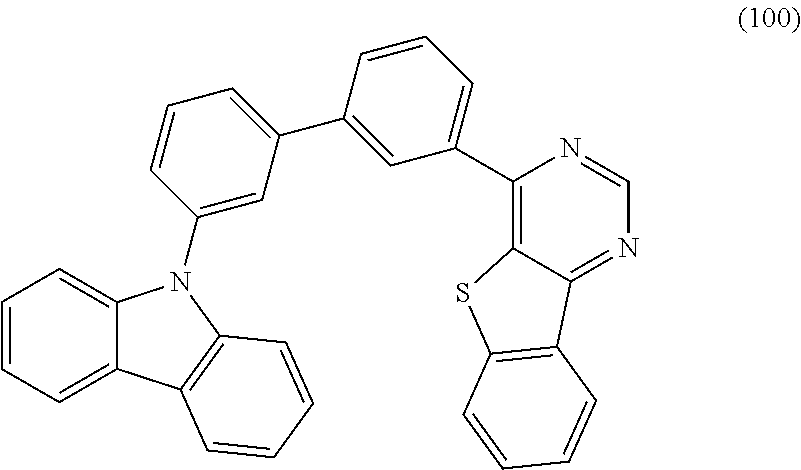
C1=CC=C2C(=C1)N(C1=CC(C3=CC(C4=C5C(=NC=N4)C4=C(S5)C=CC=C4)=CC=C3)=CC=C1)C1=C2C=CC=C1
